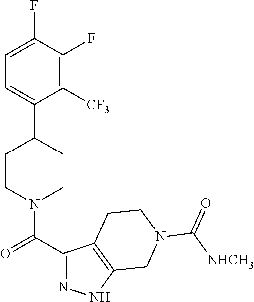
C1=C(F)C(F)=C([CF3])C(C2CCN(C(C3=NNC4=C3CCN(C([NHCH3])=O)C4)=O)CC2)=C1
